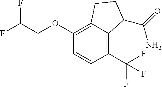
C1(OCC(F)F)=C2C(=C(C(F)(F)F)C=C1)C(C(=O)N)CC2
